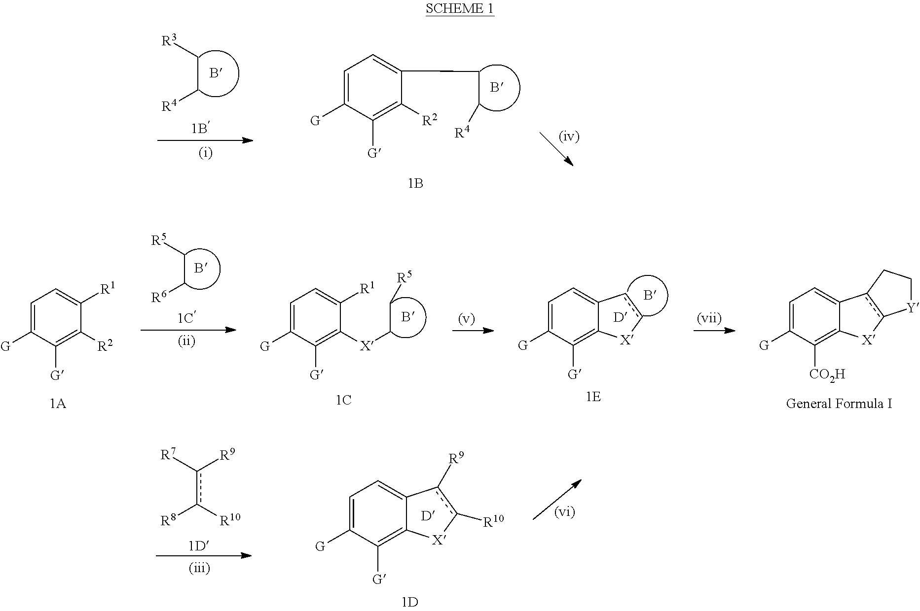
C(C[R4])[R3].C1=C([G])C([G])=C([R2])C(CC[R4])=C1.c(c([R10])[R8])([R7])[R9].C1=C([G])C([G])=C2C(=C1)c([R9])c([R10])[X]2.C1=C([G])C([G])=C2C(=C1)cc[X]2.C1=C([G])C([G])=C([X]CC[R5])C([R1])=C1.C1=C([G])C([G])=C([R2])C([R1])=C1.C(C[R6])[R5].C1=C([G])C([CO2H])=C2C(=C1)c1c([X]2)[Y]CC1
